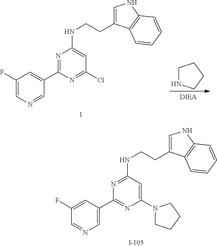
C1(F)=CC(C2=NC(N3CCCC3)=CC(NCCC3=CNC4=C3C=CC=C4)=N2)=CN=C1.C1(F)=CN=CC(C2=NC(NCCC3=CNC4=C3C=CC=C4)=CC(Cl)=N2)=C1.C1NCCC1
